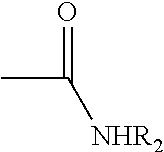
CC([NHR2])=O
